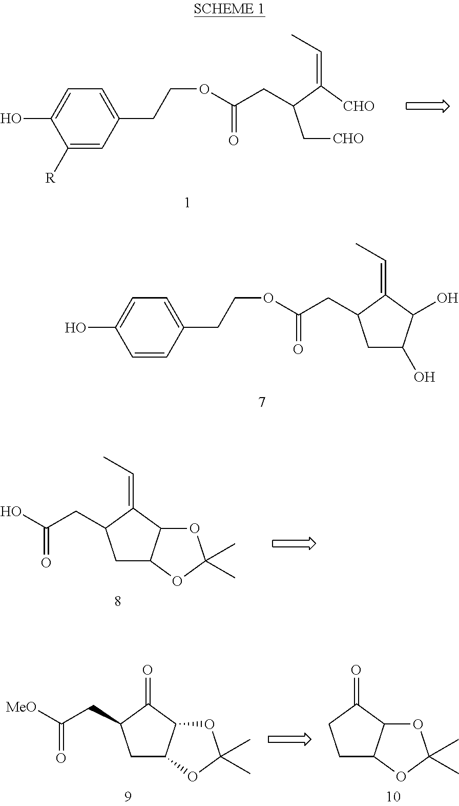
C(C(=O)OCCC1=CC=C(O)C=C1)C1CC(O)C(O)C1=CC.C(C(=O)OCCC1=CC=C(O)C([R])=C1)C(C[CHO])C([CHO])=CC.C(C(=O)O)C1CC2C(C1=CC)OC(C)(C)O2.C(C(=O)[MeO])C1CC2C(C1=O)OC(C)(C)O2.C1C2C(C(=O)C1)OC(C)(C)O2
